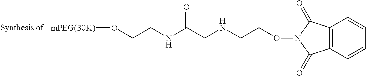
[mPEG(30K)]OCCNC(CNCCON1C(=O)C2=C(C1=O)C=CC=C2)=O
